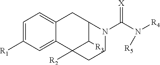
C1=C([R1])C=C2C(=C1)CC1C([R3])C2([R2])CCN1C(=[X])N([R4])[R5]
